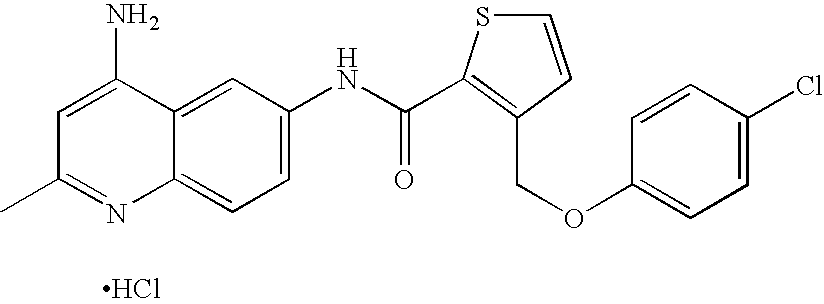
Cl.C12=CC=C(NC(=O)C3=C(COC4=CC=C(Cl)C=C4)C=CS3)C=C1C(N)=CC(C)=N2
